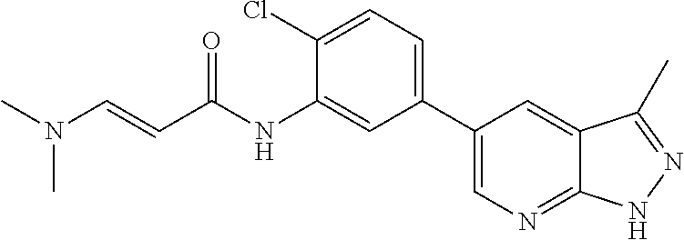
C(=CC(NC1=CC(C2=CN=C3C(=C2)C(C)=NN3)=CC=C1Cl)=O)N(C)C
